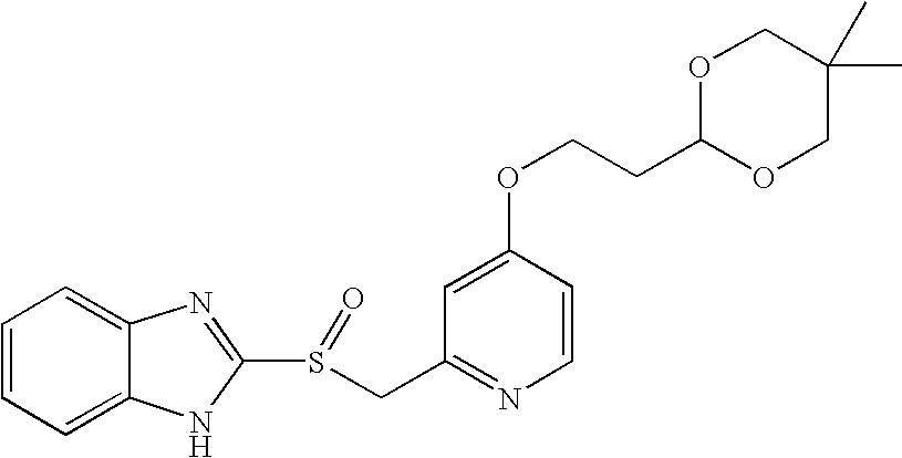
C1=CC=C2C(=C1)N=C(S(=O)CC1=NC=CC(OCCC3OCC(C)(C)CO3)=C1)N2
